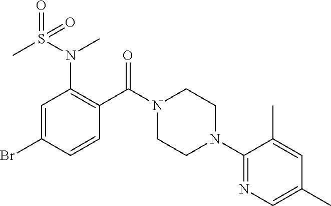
C1=C(Br)C=CC(C(N2CCN(C3=NC=C(C)C=C3C)CC2)=O)=C1N(S(=O)(C)=O)C
